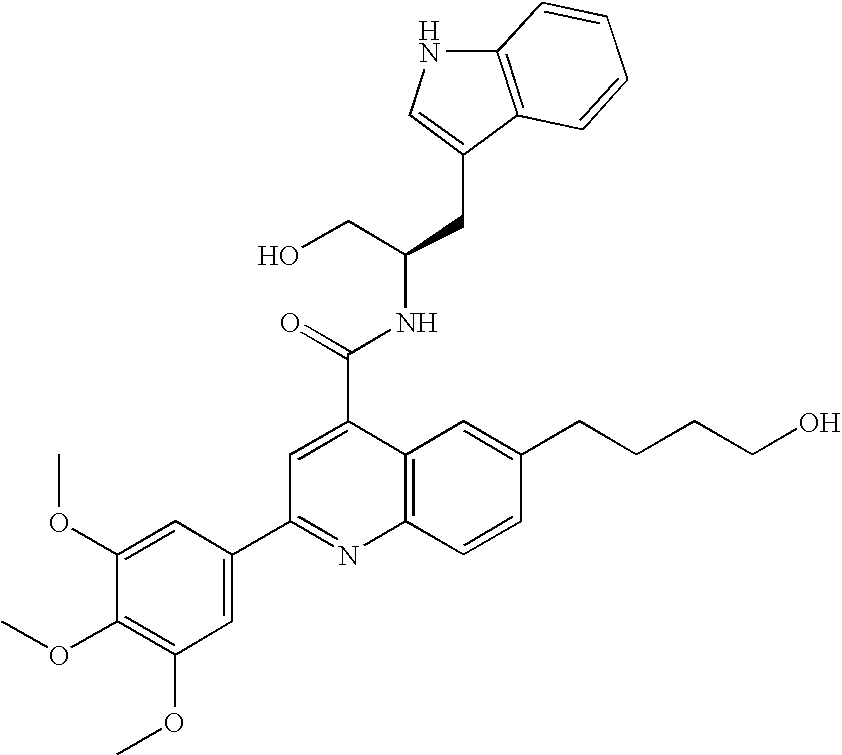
C12=C(C(CC(CO)NC(=O)C3=CC(C4=CC(OC)=C(OC)C(OC)=C4)=NC4=C3C=C(CCCCO)C=C4)=CN1)C=CC=C2
